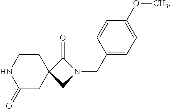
C1(CN2C(=O)C3(C2)CCNC(=O)C3)=CC=C(OC)C=C1
